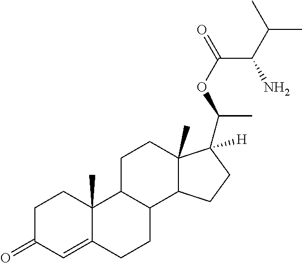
C1C(=O)C=C2C(C)(C1)C1C(CC2)C2C(C)(CC1)C([H])(C(C)OC(=O)C(N)C(C)C)CC2
